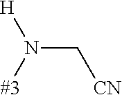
C(N([#3])[H])[CN]
